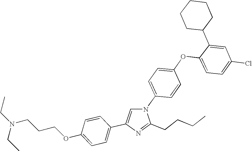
N1(C2=CC=C(OC3=CC=C(Cl)C=C3C3CCCCC3)C=C2)C=C(C2=CC=C(OCCCN(CC)CC)C=C2)N=C1CCCC
